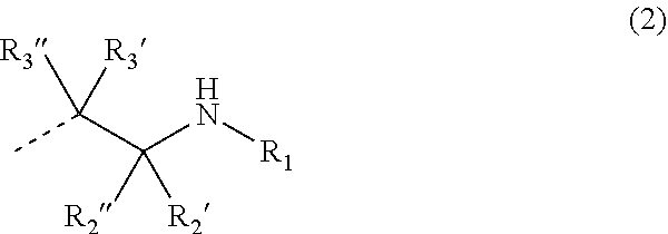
C(C(N[R1])([R2])[R2])([R3])([R3])C
